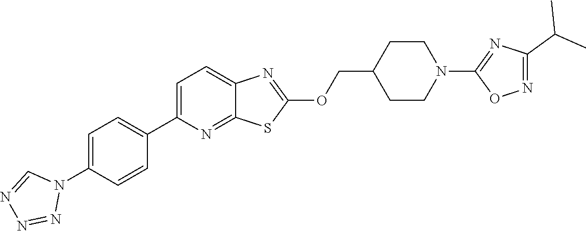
C1=C(C2=CC=C(N3C=NN=N3)C=C2)N=C2C(=C1)N=C(OCC1CCN(C3=NC(C(C)C)=NO3)CC1)S2
